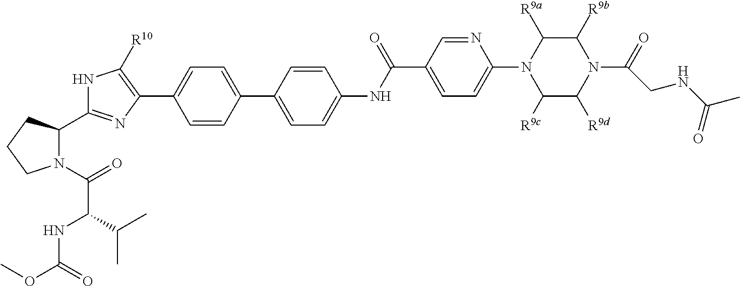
C1=CC(C2=CC=C(NC(C3=CC=C(N4C([R9c])C([R9d])N(C(=O)CNC(C)=O)C([R9b])C4[R9a])N=C3)=O)C=C2)=CC=C1C1=C([R10])NC(C2N(C(C(NC(OC)=O)C(C)C)=O)CCC2)=N1
